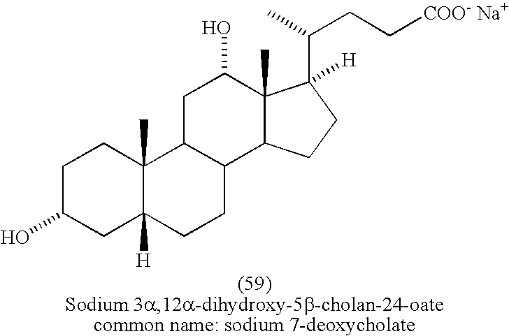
C1C(O)CC2([H])C(C)(C1)C1C(CC2)C2C(C)(C(O)C1)C([H])(C(C)CC[COO- Na+])CC2
